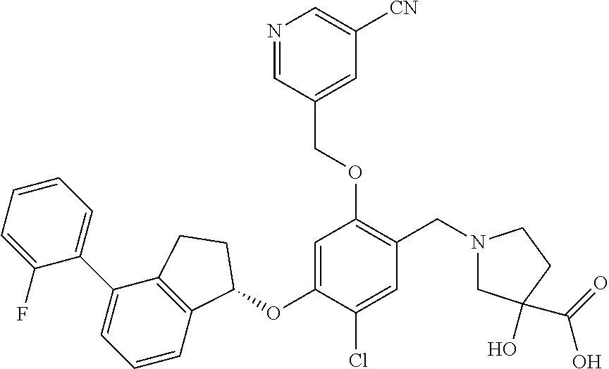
C1(F)=CC=CC=C1C1=CC=CC2=C1CCC2OC1=CC(OCC2=CC([CN])=CN=C2)=C(CN2CC(O)(C(O)=O)CC2)C=C1Cl
